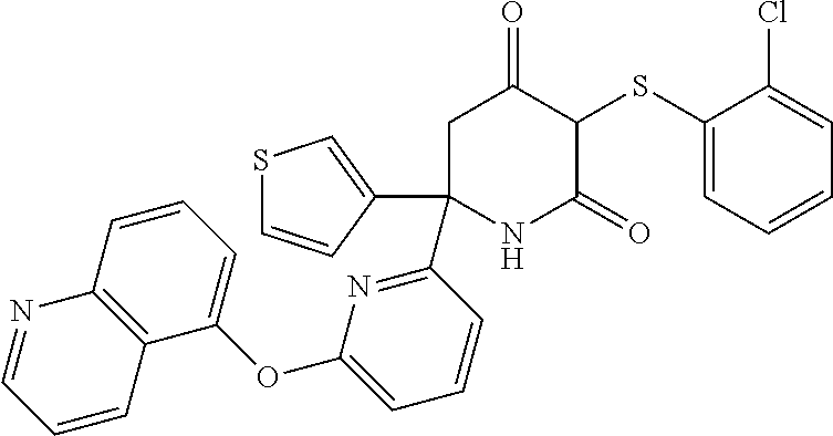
C1(SC2C(=O)CC(C3=NC(OC4=CC=CC5=C4C=CC=N5)=CC=C3)(C3=CSC=C3)NC2=O)=CC=CC=C1Cl
